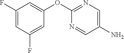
C1(F)=CC(F)=CC(OC2=NC=C(N)C=N2)=C1
